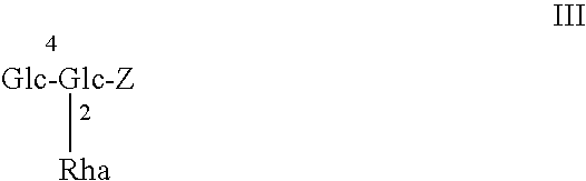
[Glc-Glc-Z][Rha]
